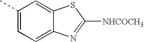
C1(C)=CC=C2C(=C1)SC([NHCOCH3])=N2
